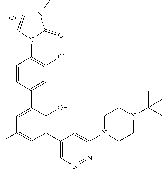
C1=CC(C2=CC(F)=CC(C3=CN=NC(N4CCN(C(C)(C)C)CC4)=C3)=C2O)=CC(Cl)=C1N1C(=O)N(C)C=C1
